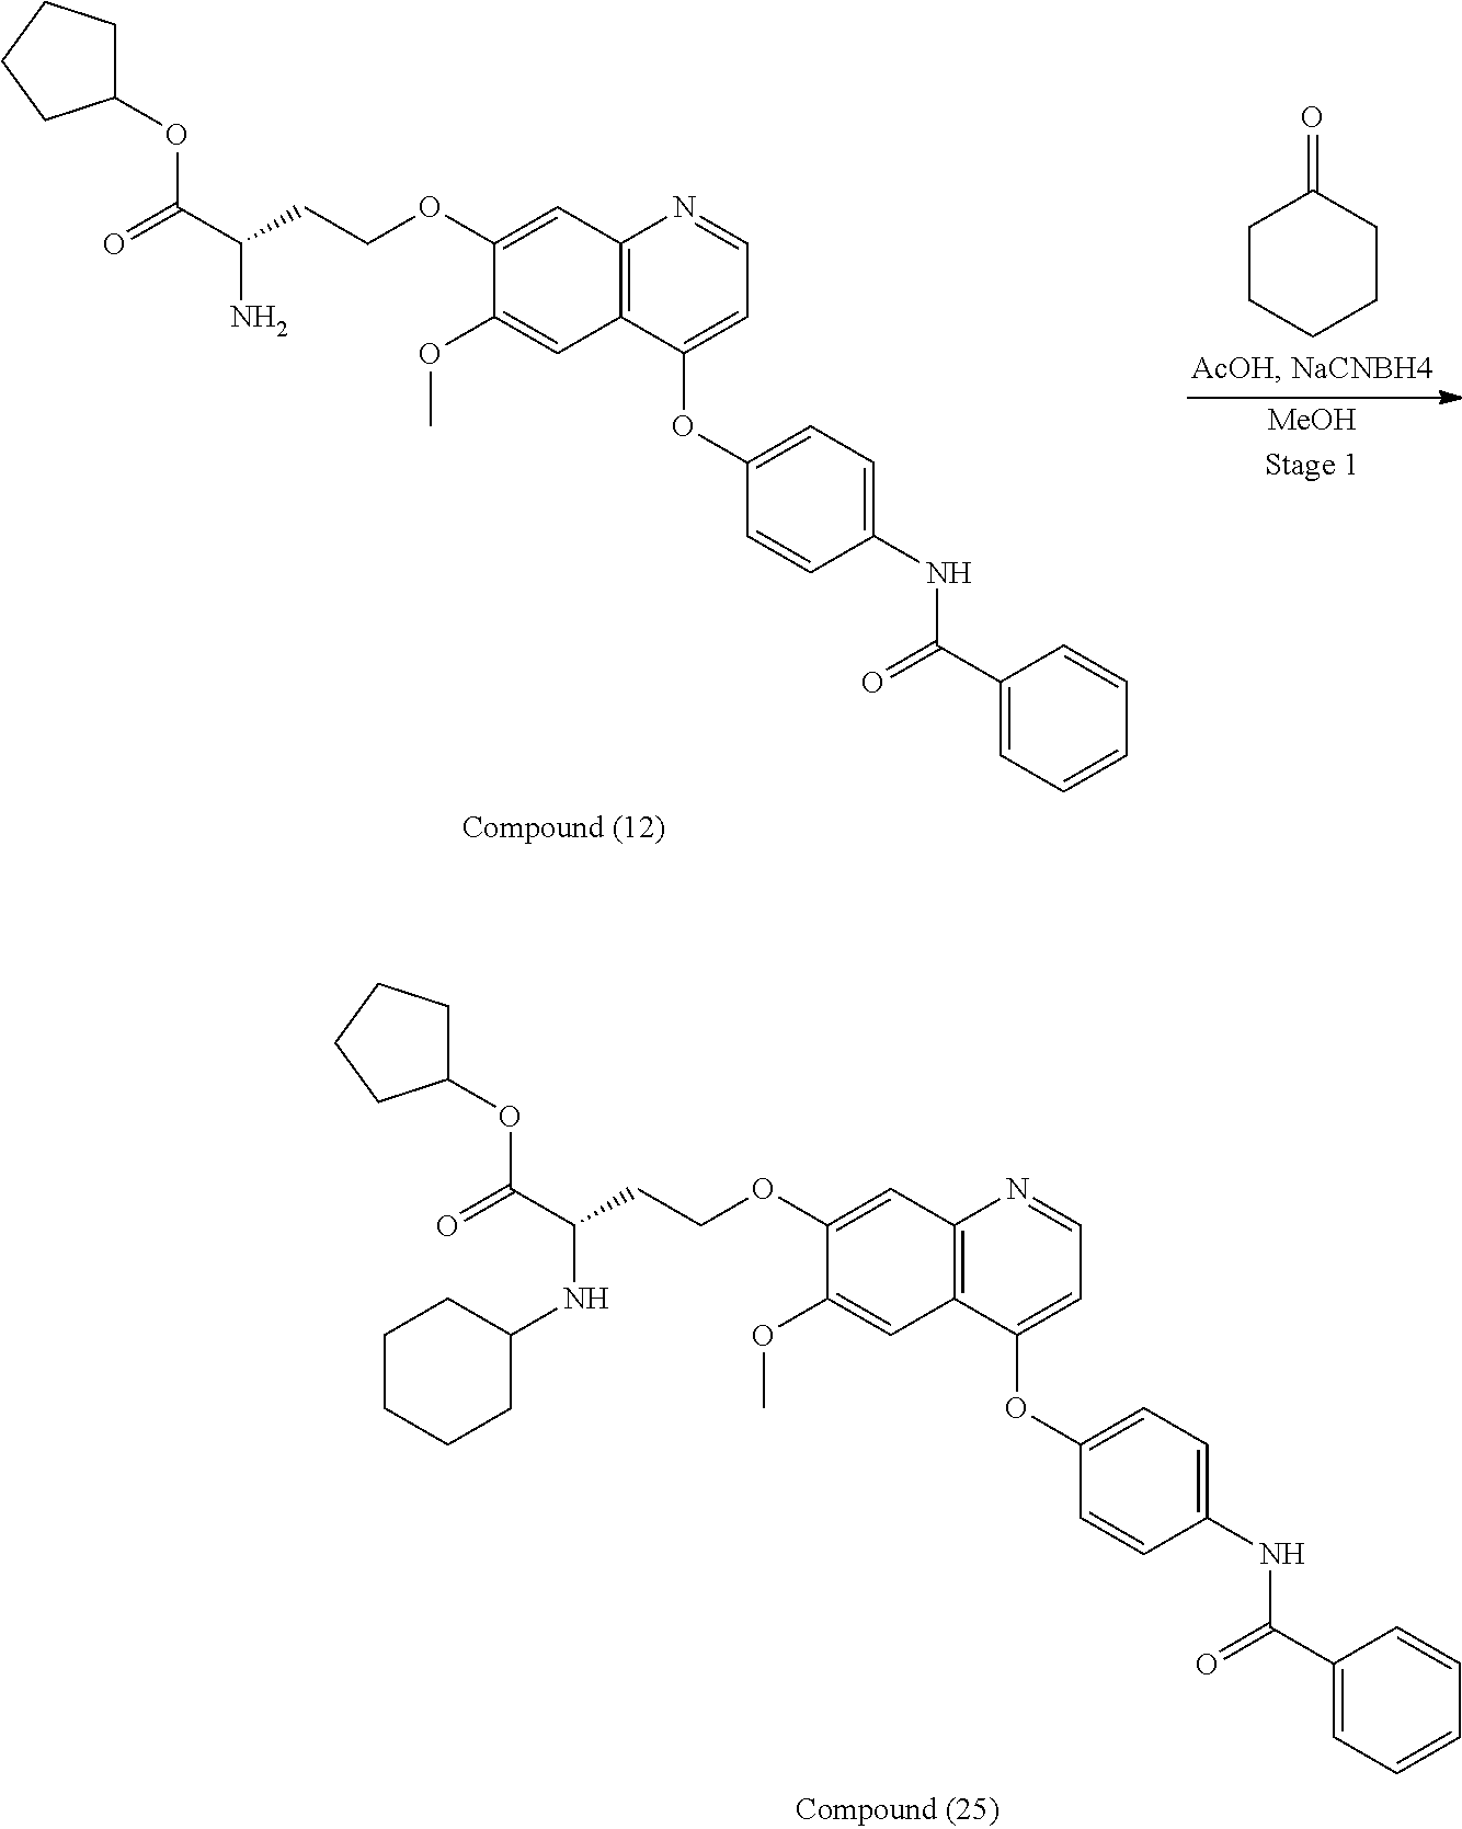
C1(OC(=O)C(NC2CCCCC2)CCOC2=CC3=C(C=C2OC)C(OC2=CC=C(NC(C4=CC=CC=C4)=O)C=C2)=CC=N3)CCCC1.C1(OC(=O)C(N)CCOC2=CC3=C(C=C2OC)C(OC2=CC=C(NC(C4=CC=CC=C4)=O)C=C2)=CC=N3)CCCC1.C1CCCCC1=O.[MeOH]
